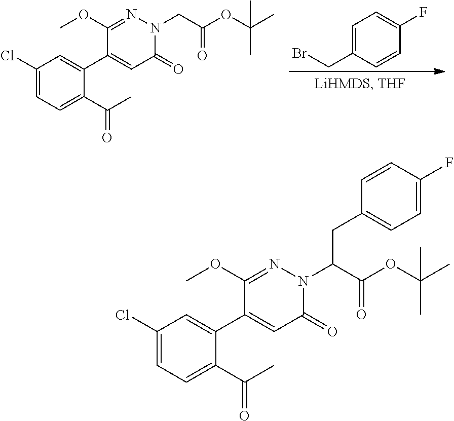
C1=C(CBr)C=CC(F)=C1.C1(Cl)=CC=C(C(=O)C)C(C2=CC(=O)N(CC(=O)OC(C)(C)C)N=C2OC)=C1.C1(Cl)=CC=C(C(=O)C)C(C2=CC(=O)N(C(C(=O)OC(C)(C)C)CC3=CC=C(F)C=C3)N=C2OC)=C1
